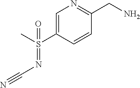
C1=C(S(C)(=NC#N)=O)C=CC(CN)=N1
